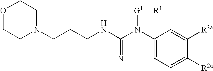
C12=C(C=C([R2a])C([R3a])=C1)N=C(NCCCN1CCOCC1)N2[G1][R1]
